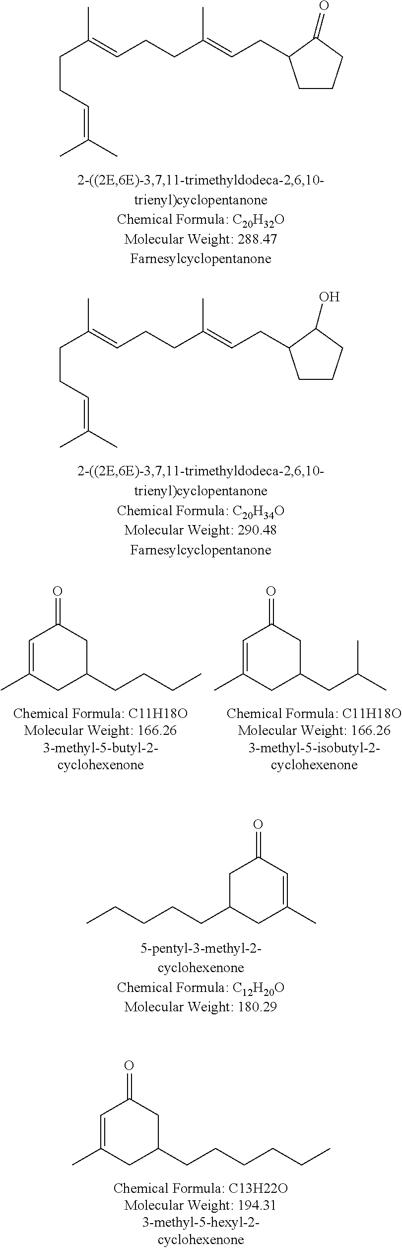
C1=C(C)CC(CCCCC)CC1=O.CC(CCC=C(C)C)=CCCC(C)=CCC1CCCC1=O.CC(CCC=C(C)C)=CCCC(C)=CCC1CCCC1O.C1=C(C)CC(CCCC)CC1=O.C1=C(C)CC(CC(C)C)CC1=O.C1=C(C)CC(CCCCCC)CC1=O
